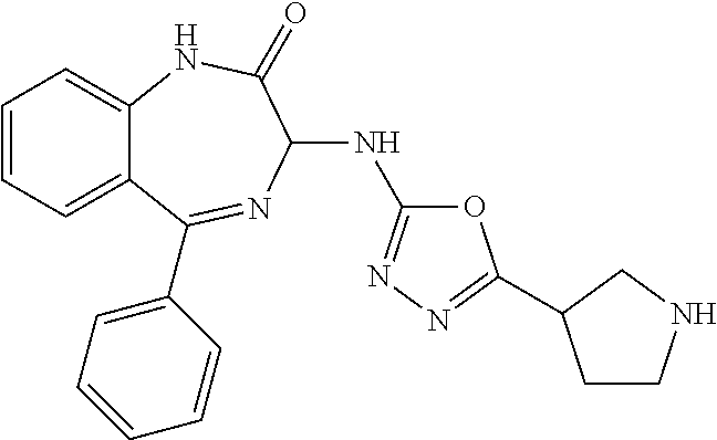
C1=CC=C2C(=C1)NC(=O)C(NC1=NN=C(C3CCNC3)O1)N=C2C1=CC=CC=C1
